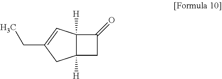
C12([H])C([H])(C=C(CC)C1)C(=O)C2
